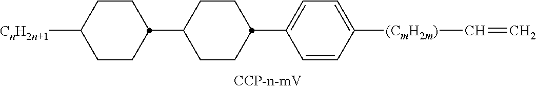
C1([CnH2n+1])CCC(C2CCC(C3=CC=C([(CmH2m)]C=C)C=C3)CC2)CC1
